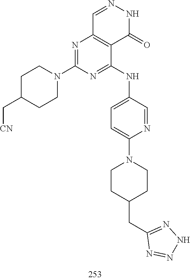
C1=NNC(=O)C2=C1N=C(N1CCC(C[CN])CC1)N=C2NC1=CC=C(N2CCC(CC3=NNN=N3)CC2)N=C1
